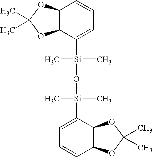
C12C(C([Si](C)(C)O[Si](C)(C)C3=CC=CC4C3OC(C)(C)O4)=CC=C1)OC(C)(C)O2
